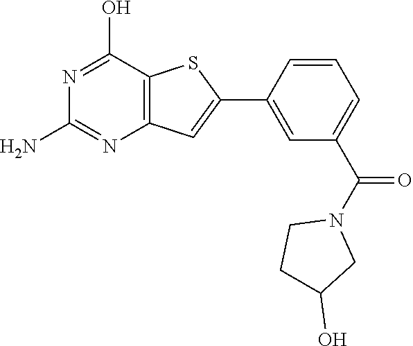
C12=C(C(O)=NC(N)=N1)SC(C1=CC(C(N3CCC(O)C3)=O)=CC=C1)=C2
